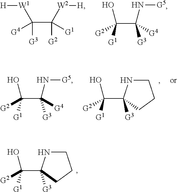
C([G2])([G1])(O)C1([G3])NCCC1.C([G2])([G1])(C([G3])([G4])N[G5])O.[H][W1]C(C([G2])([G1])[W2][H])([G3])[G4].C([G2])([G1])(O)C1([G3])NCCC1.C([G2])([G1])(C([G3])([G4])N[G5])O
